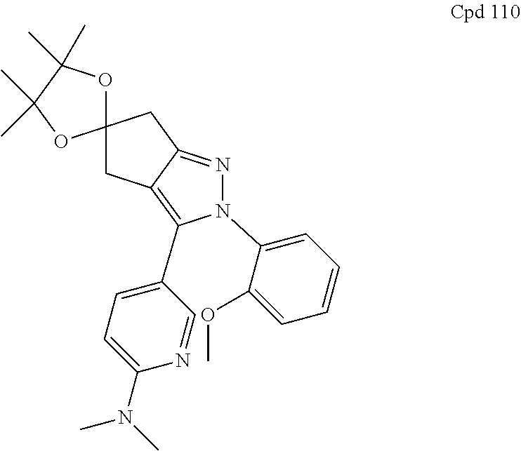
C1C2=C(C3=CC=C(N(C)C)N=C3)N(C3=CC=CC=C3OC)N=C2CC12OC(C)(C)C(C)(C)O2
